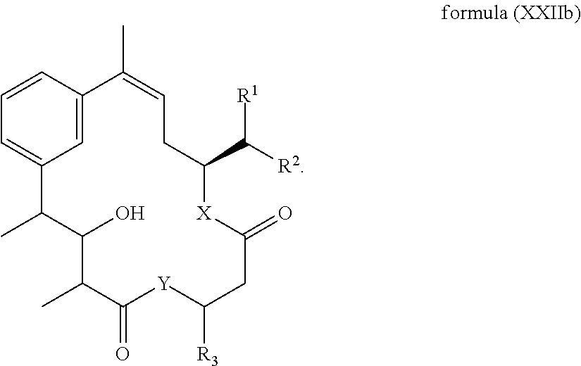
C1=C2C=CC=C1C(C)C(O)C(C)C(=O)[Y]C([R3])CC(=O)[X]C(C([R2])[R1])CC=C2C
